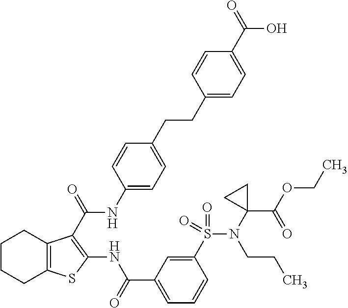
C1CCC2=C(C1)C(C(=O)NC1=CC=C(CCC3=CC=C(C(=O)O)C=C3)C=C1)=C(NC(C1=CC=CC(S(=O)(=O)N(C3(C(OCC)=O)CC3)CCC)=C1)=O)S2
